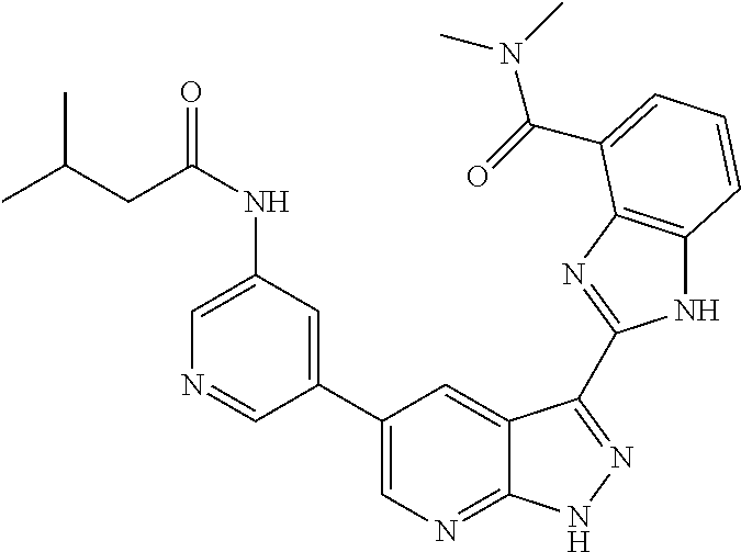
C1(C2=CN=C3C(=C2)C(C2=NC4=C(N2)C=CC=C4C(=O)N(C)C)=NN3)=CC(NC(=O)CC(C)C)=CN=C1
